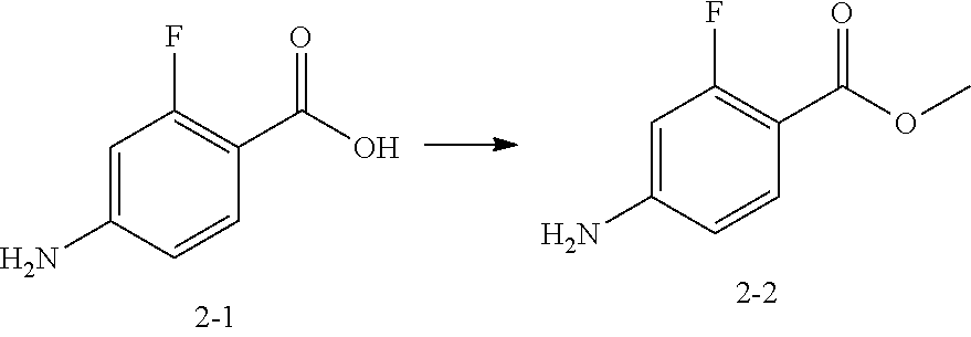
C1=C(N)C=CC(C(=O)O)=C1F.C1=C(N)C=CC(C(=O)OC)=C1F
